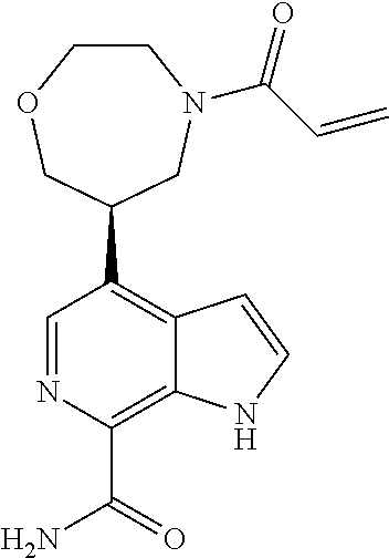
C1(C2COCCN(C(C=C)=O)C2)=C2C(=C(C(N)=O)N=C1)NC=C2
